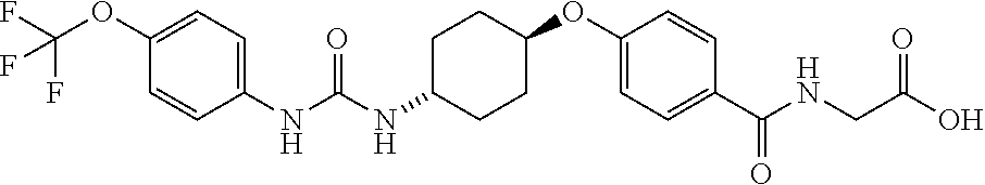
C1(OC(F)(F)F)=CC=C(NC(NC2CCC(OC3=CC=C(C(NCC(O)=O)=O)C=C3)CC2)=O)C=C1
